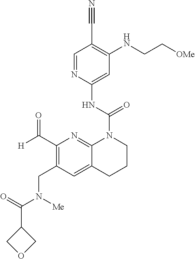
C1(C#N)=C(NCC[OMe])C=C(NC(=O)N2C3=NC(C([H])=O)=C(CN(C(C4COC4)=O)[Me])C=C3CCC2)N=C1
